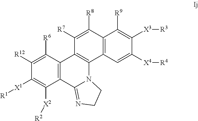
C1([R12])=C([R6])C2=C(C([X2][R2])=C1[X1][R1])C1=NCCN1C1=C2C([R7])=C([R8])C2=C1C=C([X4][R4])C([X3][R3])=C2[R9]
